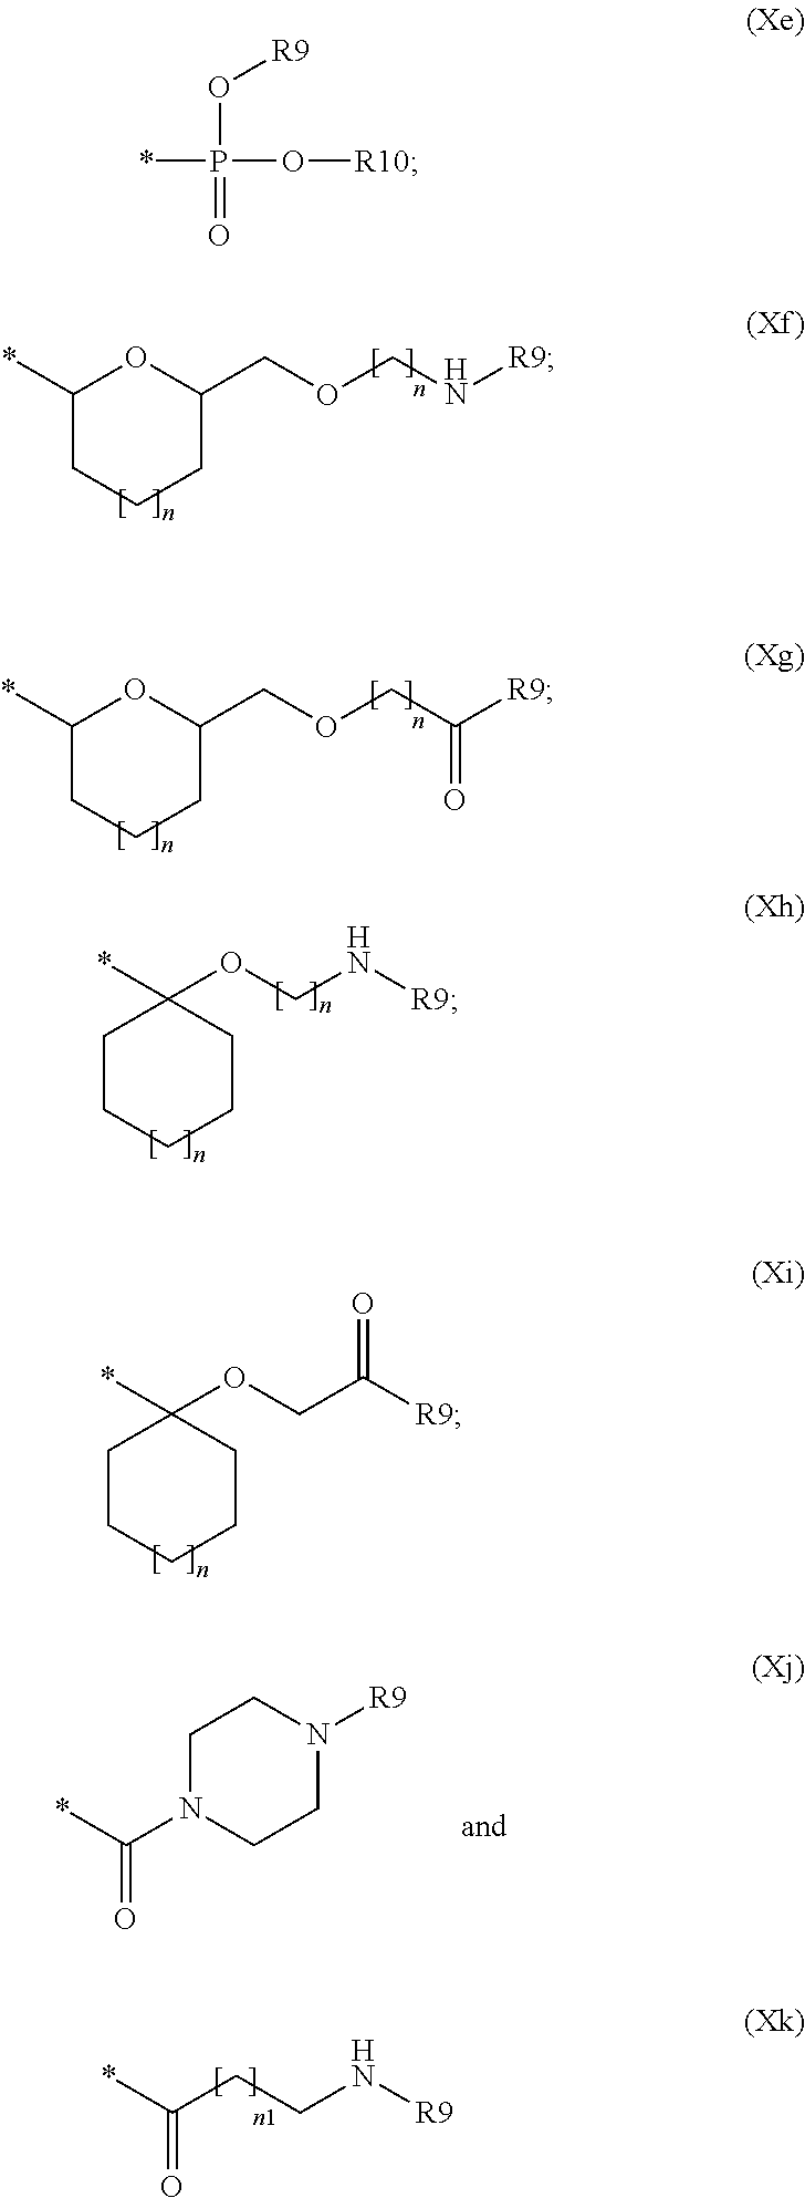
C1(*)CCCC(COCN[R9])O1.C1(*)CCCC(COCC([R9])=O)O1.C1CCCCC1(*)OCN[R9].C1CCCCC1(*)OCC([R9])=O.C1N(C(=O)*)CCN([R9])C1.O=C(*)CCN[R9].*P(O[R10])(=O)O[R9]
